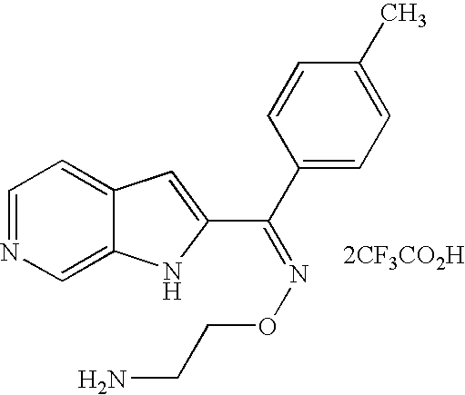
C1=NC=C2C(=C1)C=C(C(C1=CC=C(C)C=C1)=NOCCN)N2.[2CF3CO2H]
